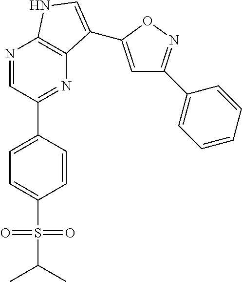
C1=C(C2=NC3=C(N=C2)NC=C3C2=CC(C3=CC=CC=C3)=NO2)C=CC(S(=O)(=O)C(C)C)=C1
